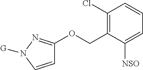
C1=CN([G])N=C1OCC1=C(Cl)C=CC=C1[NSO]
